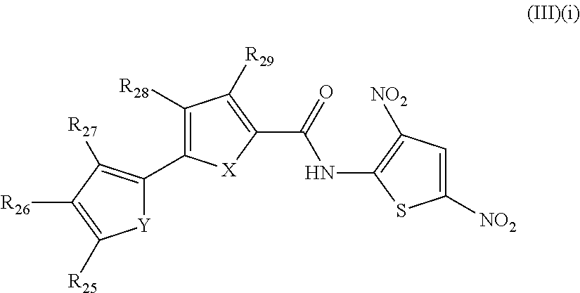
[Y]1C(C2=C([R28])C([R29])=C(C(NC3=C([NO2])C=C([NO2])S3)=O)[X]2)=C([R27])C([R26])=C1[R25]
